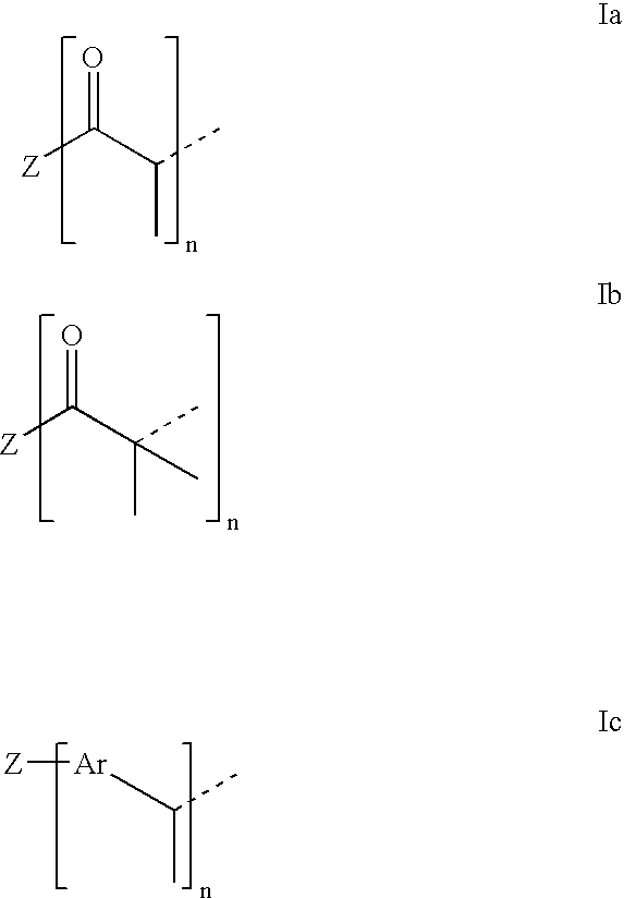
[Z]C(C(C)C)=O.[Z][Ar].CC(C)C.[Z]C(C(C)(C)C)=O
